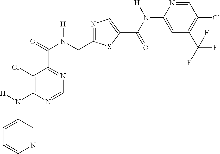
C1=C(N([H])C2=C(Cl)C(C(=O)N(C(C3=NC=C(C(N([H])C4=CC(C(F)(F)F)=C(Cl)C=N4)=O)S3)C)[H])=NC=N2)C=NC=C1
